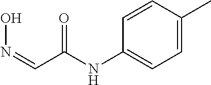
C1=CC(C)=CC=C1NC(C=NO)=O
